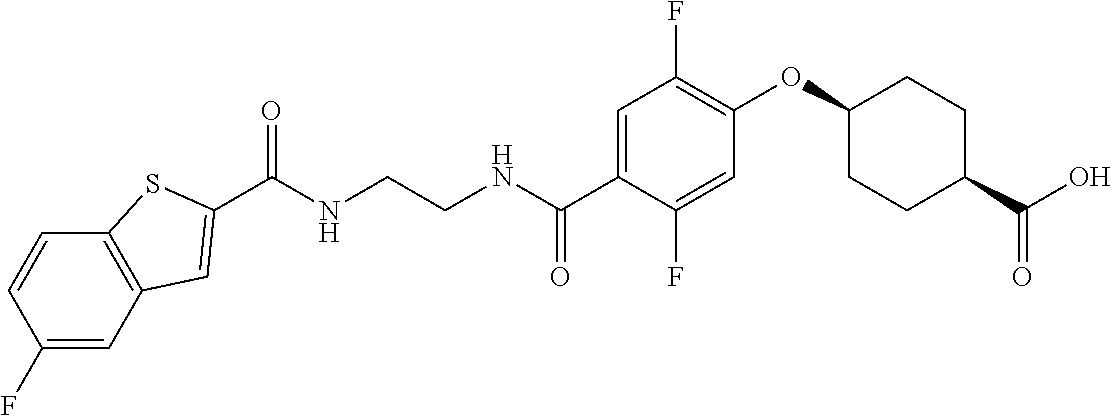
C(NCCNC(C1=CC(F)=C(OC2CCC(C(O)=O)CC2)C=C1F)=O)(=O)C1=CC2=C(C=CC(F)=C2)S1
